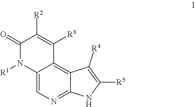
C12=C3C([R4])=C([R5])NC3=NC=C1N([R1])C(=O)C([R2])=C2[R3]
